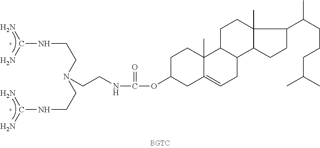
C1CC2(C)C(=CCC3C2CCC2(C)C3CCC2C(CCCC(C)C)C)CC1OC(NCCN(CCNC(N)N)CCNC(N)N)=O
